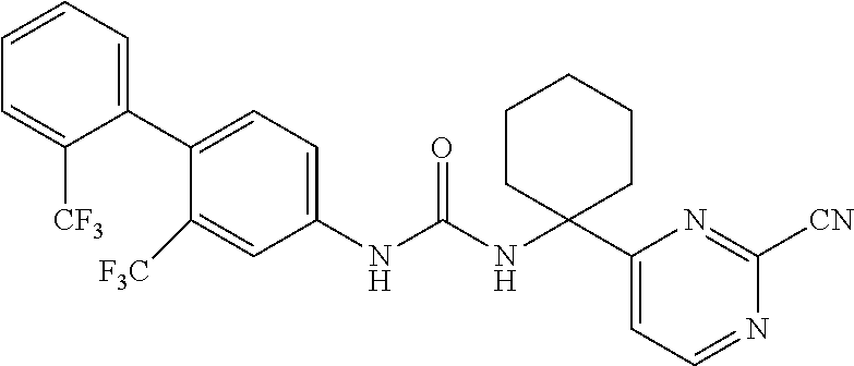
C1(NC(NC2(C3=CC=NC([CN])=N3)CCCCC2)=O)=CC=C(C2=CC=CC=C2[CF3])C([F3C])=C1
